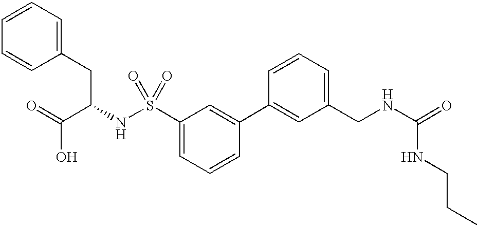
C1=CC=C(CC(C(O)=O)NS(=O)(C2=CC=CC(C3=CC(CNC(NCCC)=O)=CC=C3)=C2)=O)C=C1
